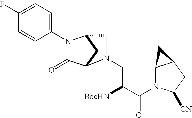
C1(N2C(=O)C3CC2CN3CC([BocHN])C(=O)N2C3C(CC2[CN])C3)=CC=C(F)C=C1
